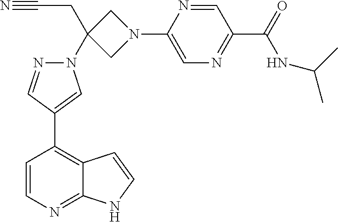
C1(C2=CN(C3(CC#N)CN(C4=CN=C(C(NC(C)C)=O)C=N4)C3)N=C2)=C2C(=NC=C1)NC=C2
